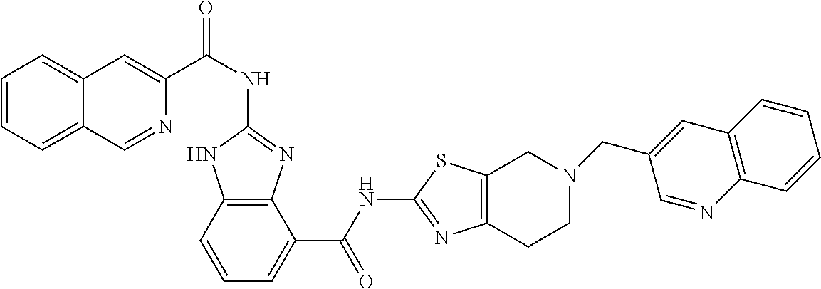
C1(NC(C2=CC3=CC=CC=C3C=N2)=O)=NC2=C(N1)C=CC=C2C(NC1=NC2=C(S1)CN(CC1=CC3=C(N=C1)C=CC=C3)CC2)=O
